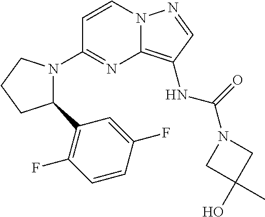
C1=CN2C(=C(NC(=O)N3CC(O)(C)C3)C=N2)N=C1N1C(C2=C(F)C=CC(F)=C2)CCC1
